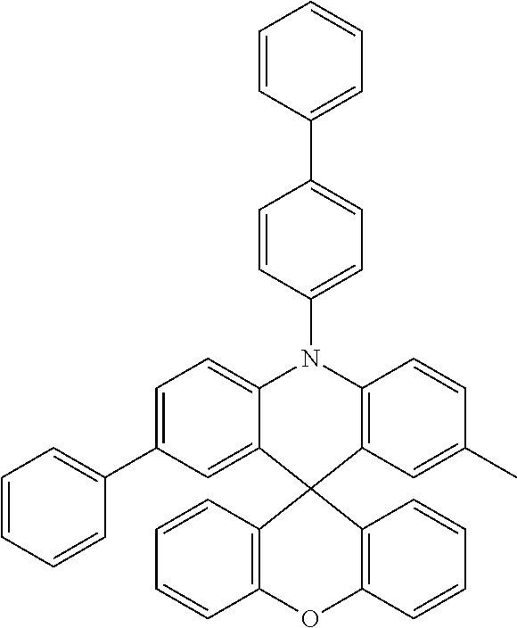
C1=C2C(=CC(C3=CC=CC=C3)=C1)C1(C3=C(N2C2=CC=C(C4=CC=CC=C4)C=C2)C=CC(C)=C3)C2=C(OC3=C1C=CC=C3)C=CC=C2
